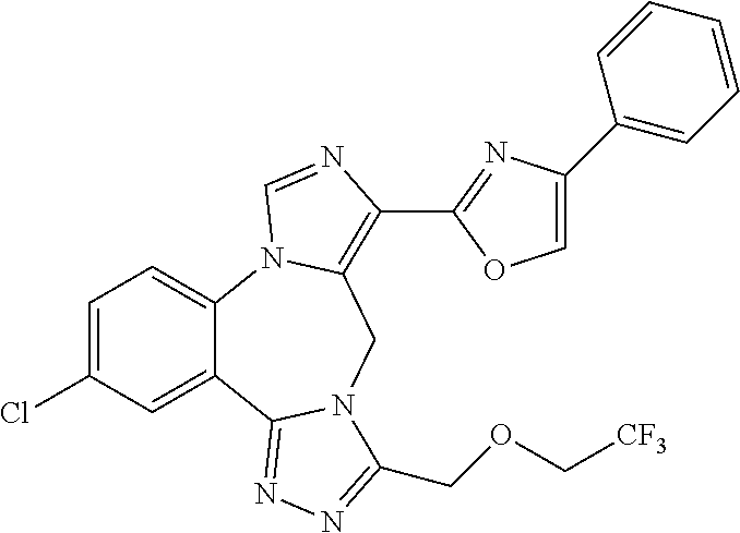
C1=C(Cl)C=C2C(=C1)N1C(=C(C3=NC(C4=CC=CC=C4)=CO3)N=C1)CN1C2=NN=C1COC[CF3]
